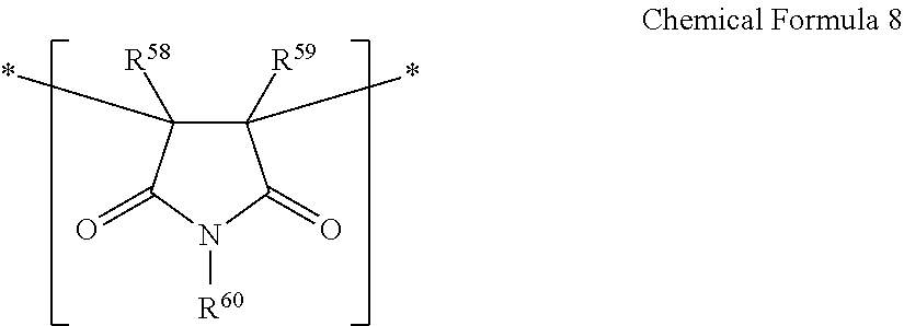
C1([R59])(*)C([R58])(*)C(=O)N([R60])C1=O
